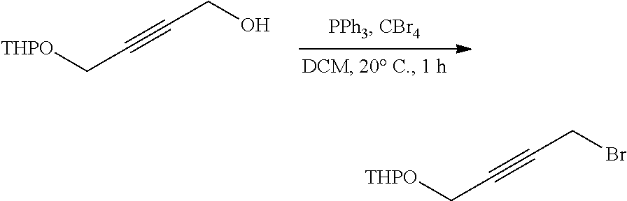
[THPO]CC#CCO.[THPO]CC#CCBr
